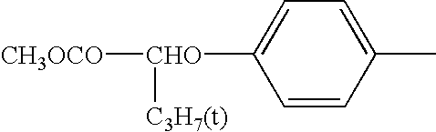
C1=CC(C)=CC=C1[CHO]([CH3OCO])[C3H7(t)]
